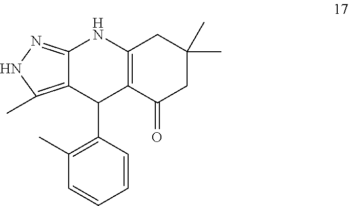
C12=NNC(C)=C1C(C1=C(C)C=CC=C1)C1=C(N2)CC(C)(C)CC1=O
